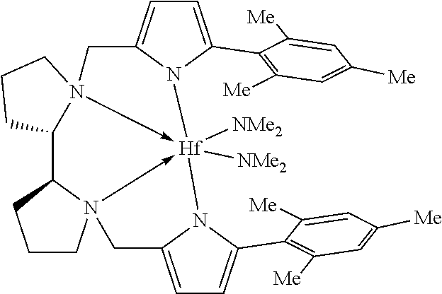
C1=C(C2=C([Me])C=C([Me])C=C2[Me])N2C(=C1)CN13->[Hf]24([NMe2])([NMe2])-N2(C(C1CCC3)CCC2)CC1=CC=C(C2=C([Me])C=C([Me])C=C2[Me])N41
